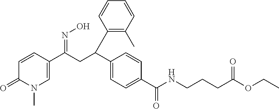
C1=CC(C(C2=CC=C(C(NCCCC(OCC)=O)=O)C=C2)CC(C2=CN(C)C(=O)C=C2)=NO)=C(C)C=C1
